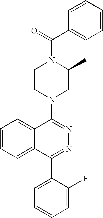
C(=O)(N1CCN(C2=NN=C(C3=CC=CC=C3F)C3=CC=CC=C23)CC1C)C1=CC=CC=C1
